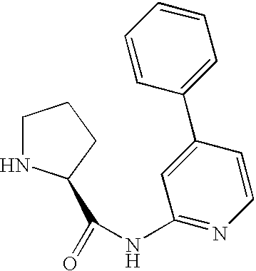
C1NC(C(=O)NC2=NC=CC(C3=CC=CC=C3)=C2)CC1
